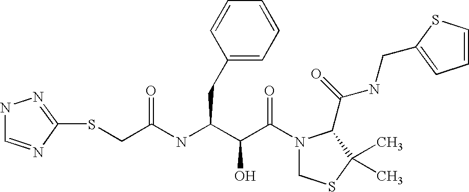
S(CC(NC(C(C(N1CSC(C)(C)C1C(NCC1=CC=CS1)=O)=O)O)CC1=CC=CC=C1)=O)C1=NNC=N1
